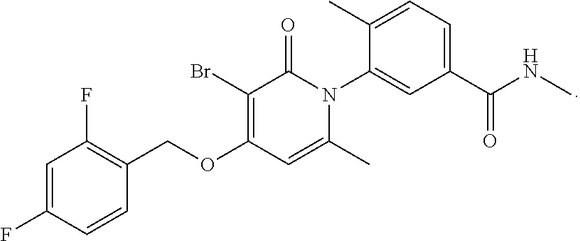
C1=C(F)C=CC(COC2=C(Br)C(=O)N(C3=CC(C(NC)=O)=CC=C3C)C(C)=C2)=C1F
